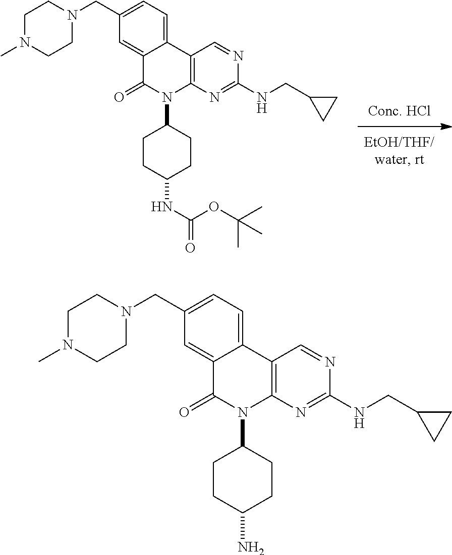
C1(=O)N(C2CCC(NC(=O)OC(C)(C)C)CC2)C2=C(C=NC(NCC3CC3)=N2)C2=CC=C(CN3CCN(C)CC3)C=C12.C1(=O)N(C2CCC(N)CC2)C2=C(C=NC(NCC3CC3)=N2)C2=CC=C(CN3CCN(C)CC3)C=C12
